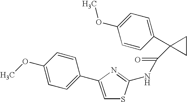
C1=C(C2=CC=C(OC)C=C2)N=C(NC(=O)C2(C3=CC=C(OC)C=C3)CC2)S1
